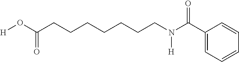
C1(C(N(CCCCCCCC(O[H])=O)[H])=O)=CC=CC=C1
